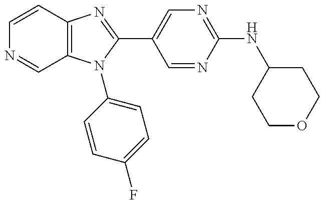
C12=C(N(C3=CC=C(F)C=C3)C(C3=CN=C(NC4CCOCC4)N=C3)=N1)C=NC=C2
